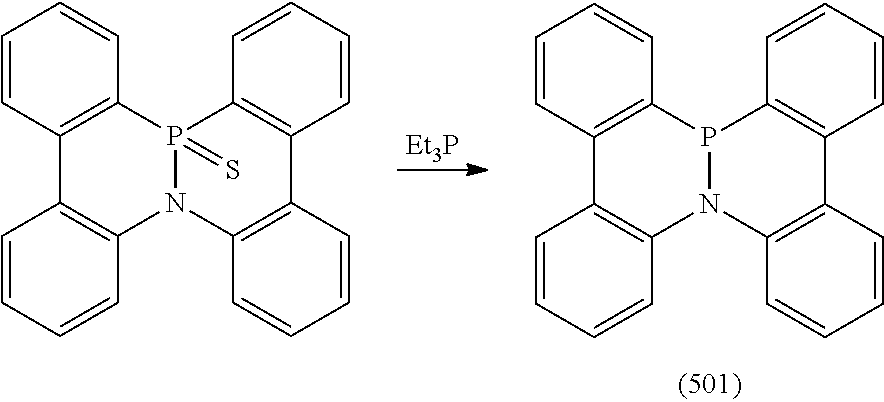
C1=CC2=C(C=C1)P1(=S)N(C3=C2C=CC=C3)C2=C(C=CC=C2)C2=C1C=CC=C2.C1=CC2=C(C=C1)P1N(C3=C2C=CC=C3)C2=C(C=CC=C2)C2=C1C=CC=C2.[Et3P]
